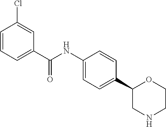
C1(C2=CC=C(NC(C3=CC=CC(Cl)=C3)=O)C=C2)CNCCO1
